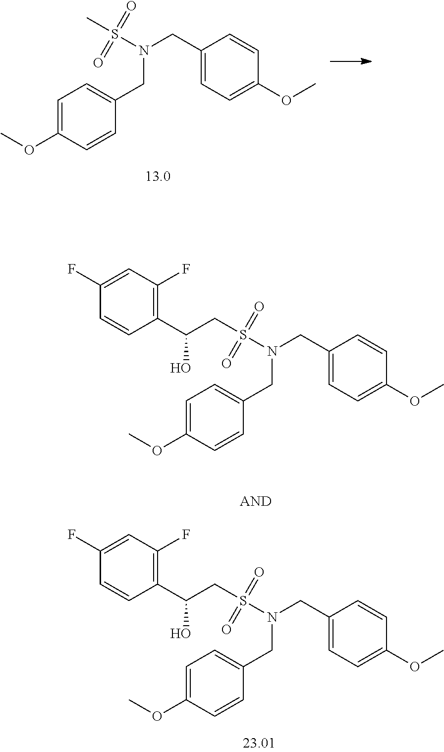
C1=C(OC)C=CC(CN(CC2=CC=C(OC)C=C2)S(CC(C2=C(F)C=C(F)C=C2)O)(=O)=O)=C1.C1=C(OC)C=CC(CN(CC2=CC=C(OC)C=C2)S(=O)(=O)CC(C2=C(F)C=C(F)C=C2)O)=C1.C1=C(OC)C=CC(CN(CC2=CC=C(OC)C=C2)S(C)(=O)=O)=C1
